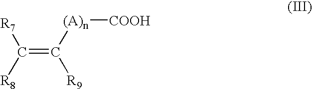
C(=C([(A)n][COOH])[R9])([R8])[R7]
